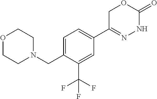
C1(C(F)(F)F)=CC(C2=NNC(=O)OC2)=CC=C1CN1CCOCC1
